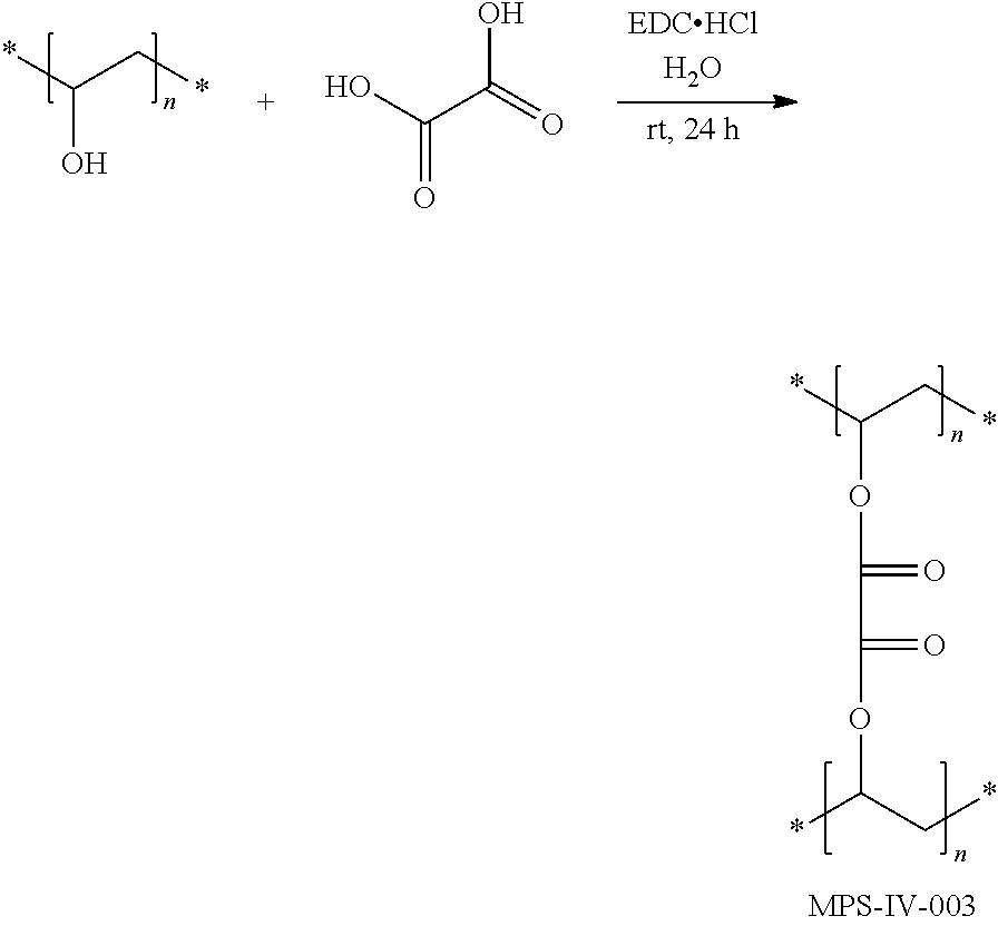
*C(C*)O.OC(=O)C(O)=O.*C(C*)OC(=O)C(=O)OC(*)C*
